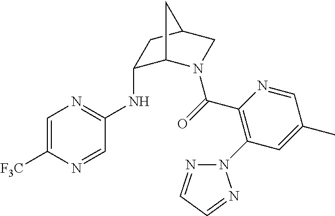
N(C1C2N(C(=O)C3=C(N4N=CC=N4)C=C(C)C=N3)CC(C1)C2)C1=NC=C([F3C])N=C1
